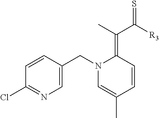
C1=CC(CN2C=C(C)C=CC2=C(C([R3])=S)C)=CN=C1Cl
